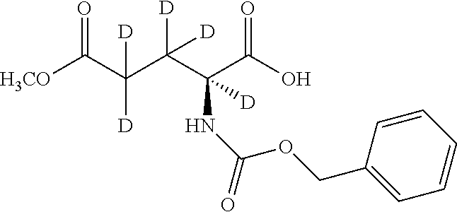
[H3CO]C(C(C(C(C(O)=O)(NC(OCC1=CC=CC=C1)=O)[D])([D])[D])([D])[D])=O
